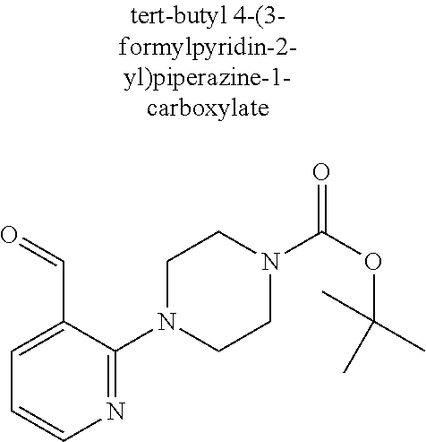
C1=C(C=O)C(N2CCN(C(OC(C)(C)C)=O)CC2)=NC=C1
